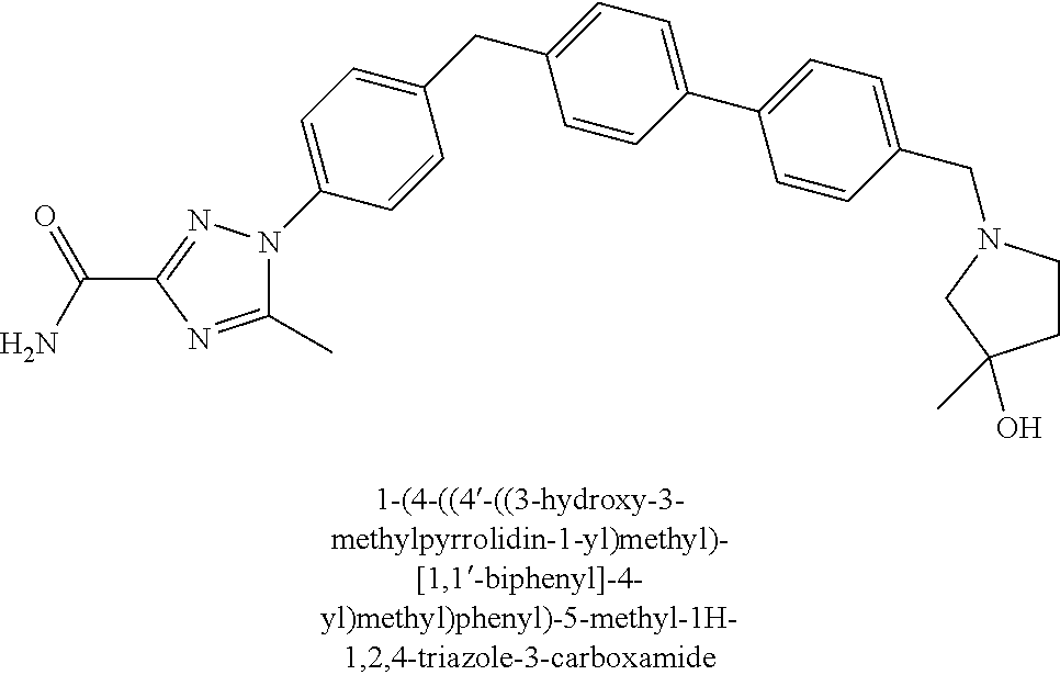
C1(CC2=CC=C(C3=CC=C(CN4CCC(C)(O)C4)C=C3)C=C2)=CC=C(N2C(C)=NC(C(N)=O)=N2)C=C1
